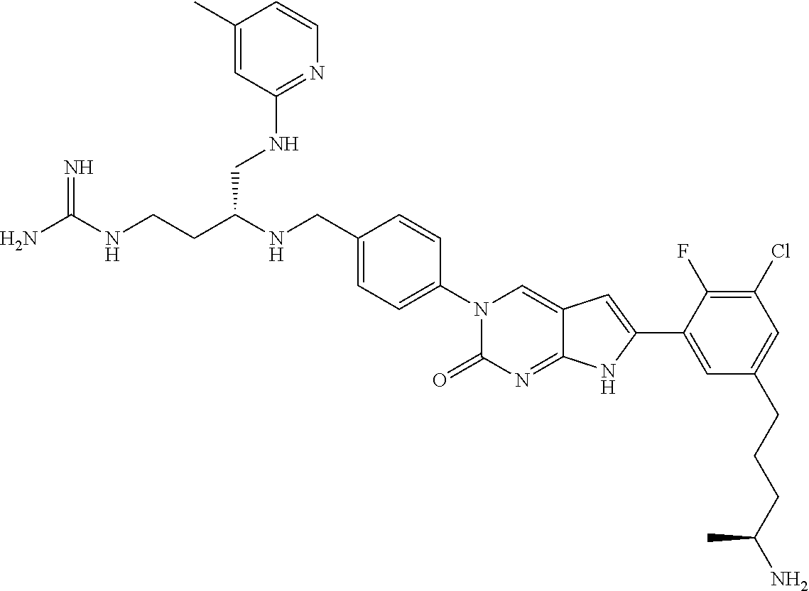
NC(NCCC(NCC1=CC=C(N2C(=O)N=C3C(=C2)C=C(C2=CC(CCCC(N)C)=CC(Cl)=C2F)N3)C=C1)CNC1=NC=CC(C)=C1)=N
